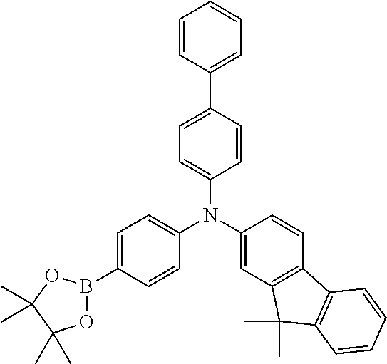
C1(C2=CC=CC=C2)=CC=C(N(C2=CC=C(B3OC(C)(C)C(C)(C)O3)C=C2)C2=CC3=C(C=C2)C2=C(C3(C)C)C=CC=C2)C=C1
